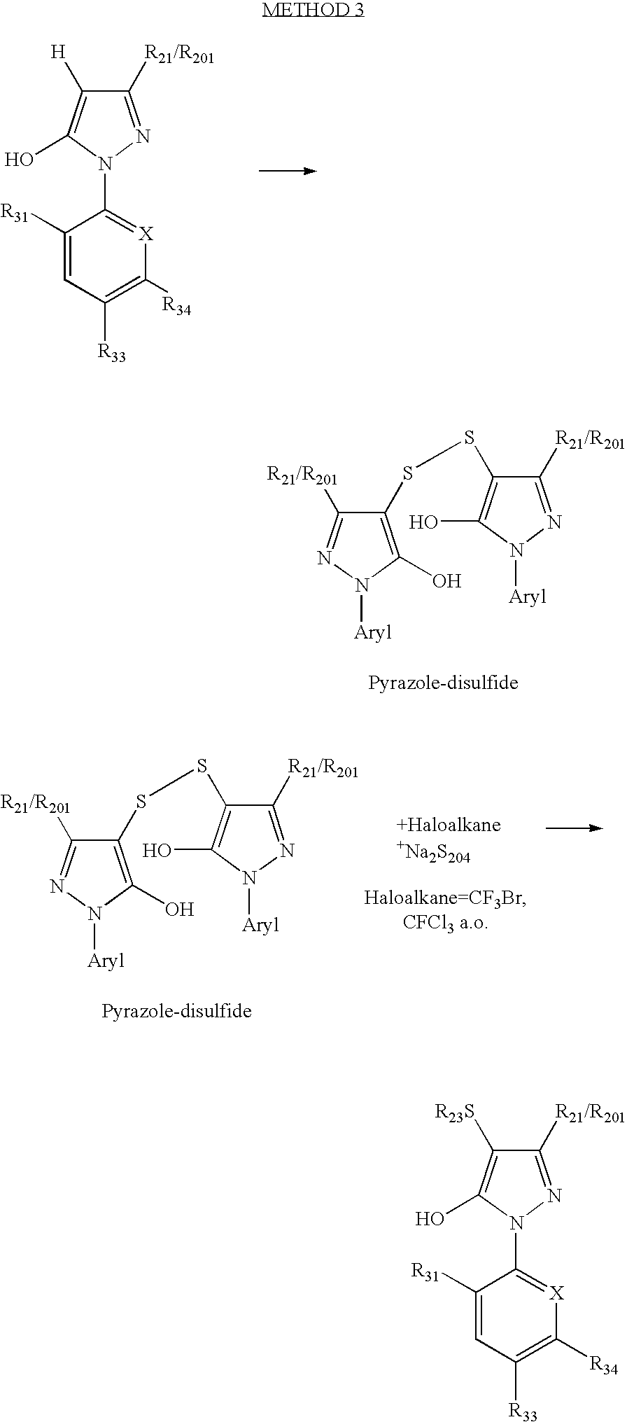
C1([R21/R201])=NN(C2=[X]C([R34])=C([R33])C=C2[R31])C(O)=C1[H].C1(SSC2=C(O)N([Aryl])N=C2[R21/R201])=C(O)N([Aryl])N=C1[R21/R201].C1(SSC2=C(O)N([Aryl])N=C2[R21/R201])=C(O)N([Aryl])N=C1[R21/R201].C1([R21/R201])=NN(C2=[X]C([R34])=C([R33])C=C2[R31])C(O)=C1[R23S]
